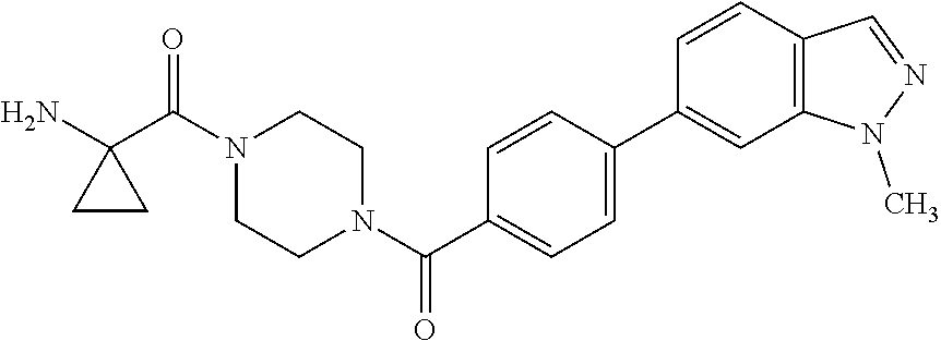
NC1(C(N2CCN(C(=O)C3=CC=C(C4=CC5=C(C=C4)C=NN5C)C=C3)CC2)=O)CC1
